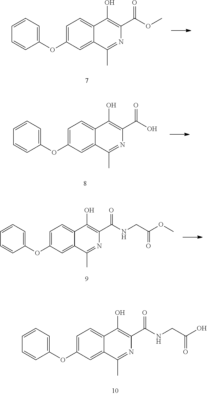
C1=CC=C(OC2=CC=C3C(=C2)C(C)=NC(C(NCC(O)=O)=O)=C3O)C=C1.C1=CC=C(OC2=CC=C3C(=C2)C(C)=NC(C(OC)=O)=C3O)C=C1.C1=CC=C(OC2=CC=C3C(=C2)C(C)=NC(C(O)=O)=C3O)C=C1.C1=CC=C(OC2=CC=C3C(=C2)C(C)=NC(C(NCC(OC)=O)=O)=C3O)C=C1
